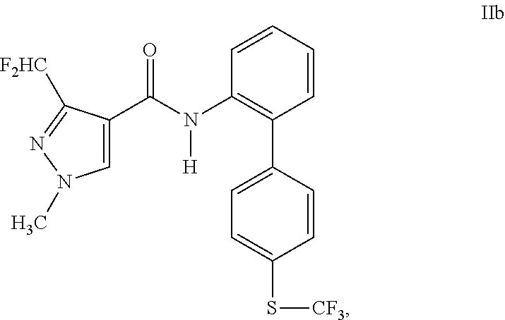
C1=C(C(N(C2=C(C3=CC=C(S[CF3])C=C3)C=CC=C2)[H])=O)C([F2HC])=NN1C
